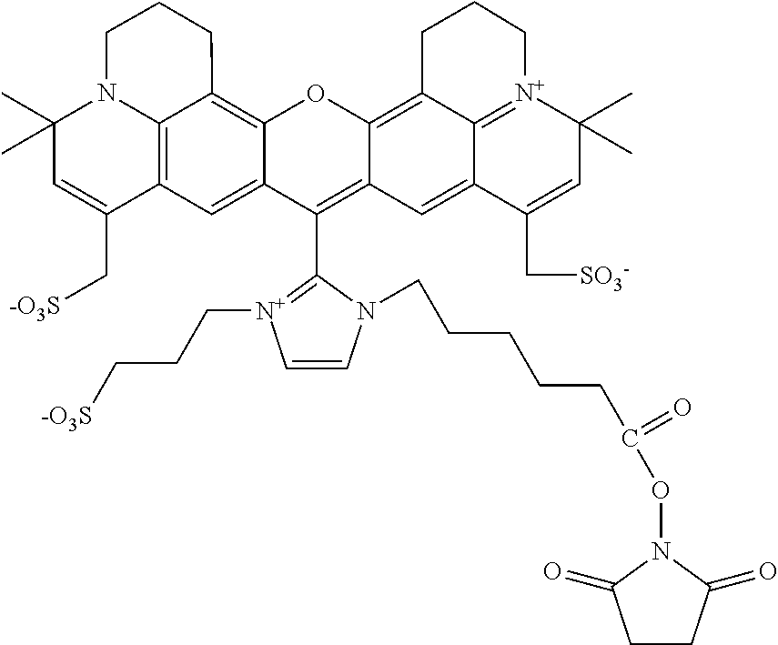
C12=C3C4=C(C=C1C(C1=[N+](CCC[-O3S])C=CN1CCCCCC(ON1C(=O)CCC1=O)=O)=C1C(=C5C6=[N+](C(C)(C)C=C(C[SO3-])C6=C1)CCC5)O2)C(C[-O3S])=CC(C)(C)N4CCC3
